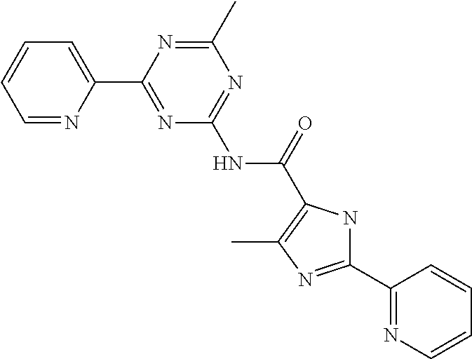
C1=NC(C2=NC(NC(=O)C3=C(C)N=C(C4=NC=CC=C4)N3)=NC(C)=N2)=CC=C1
